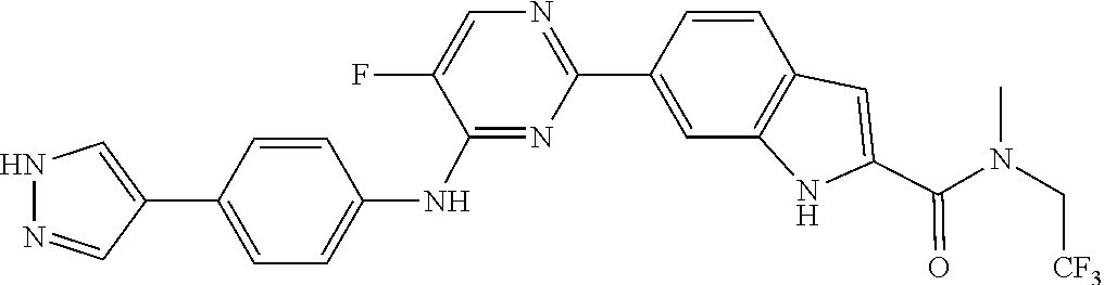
C1=CC2=C(C=C1C1=NC=C(F)C(NC3=CC=C(C4=CNN=C4)C=C3)=N1)NC(C(N(C[CF3])C)=O)=C2
